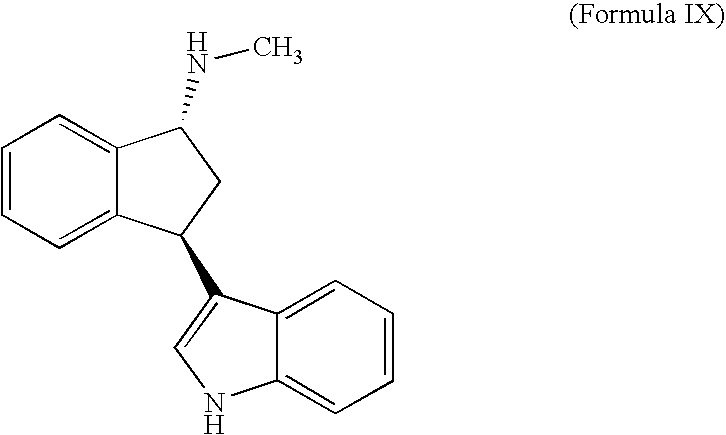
C1=CC=C2C(=C1)C(NC)CC2C1=CNC2=CC=CC=C21
